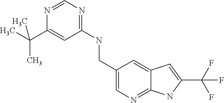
C1(NCC2=CN=C3C(=C2)C=C(C(F)(F)F)N3)=NC=NC(C(C)(C)C)=C1
